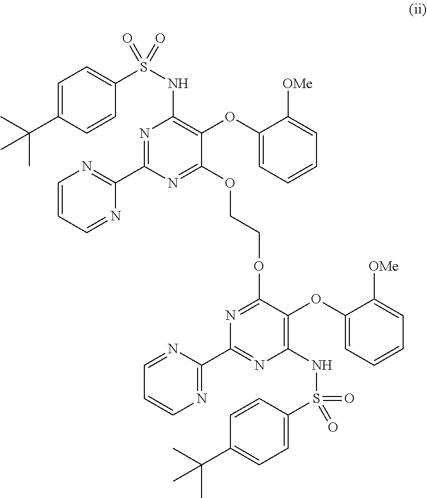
C1=C(C(C)(C)C)C=CC(S(NC2=C(OC3=CC=CC=C3[OMe])C(OCCOC3=NC(C4=NC=CC=N4)=NC(NS(=O)(=O)C4=CC=C(C(C)(C)C)C=C4)=C3OC3=CC=CC=C3[OMe])=NC(C3=NC=CC=N3)=N2)(=O)=O)=C1
